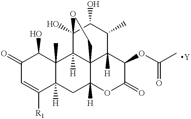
C1(=O)C=C([R1])C2([H])C(C)(C1O)C1([H])C34C([H])(C2)OC(=O)C(OC(C)=O)C3([H])C(C)C(O)C1(O)OC4
